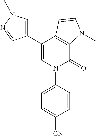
C1(C2=CN(C3=CC=C([CN])C=C3)C(=O)C3=C2C=CN3C)=CN(C)N=C1
